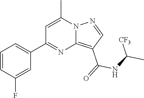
C12=C(C(=O)NC(C)[CF3])C=NN1C(C)=CC(C1=CC=CC(F)=C1)=N2
